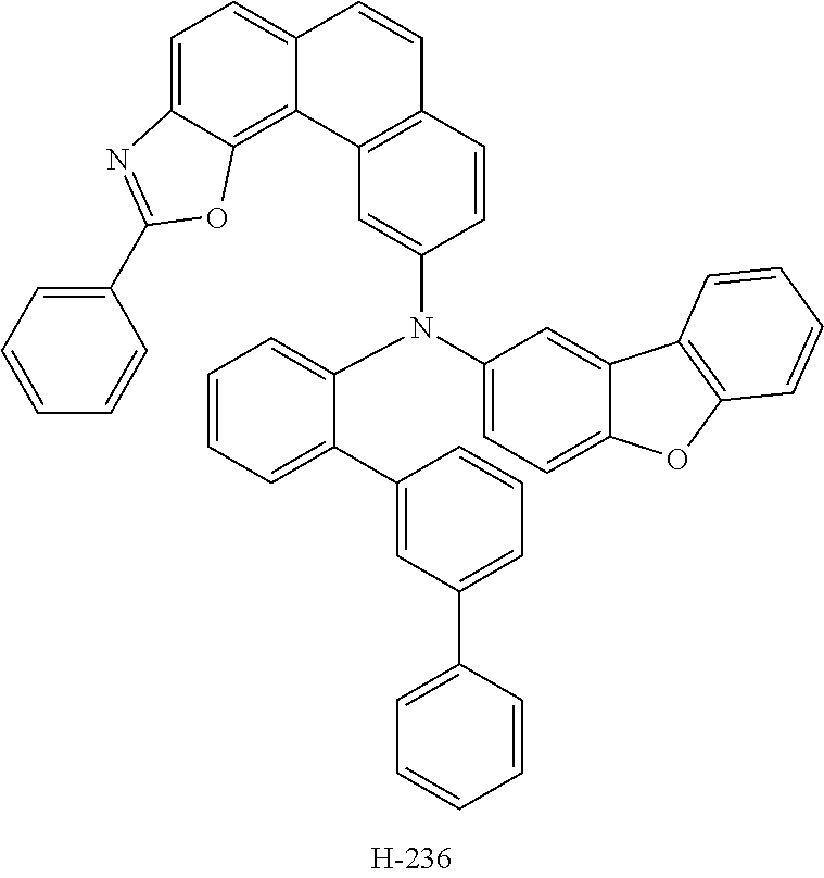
C1=CC=C(N(C2=CC=C3C(=C2)C2=C(O3)C=CC=C2)C2=CC3=C(C=C2)C=CC2=CC=C4C(=C32)OC(C2=CC=CC=C2)=N4)C(C2=CC(C3=CC=CC=C3)=CC=C2)=C1
